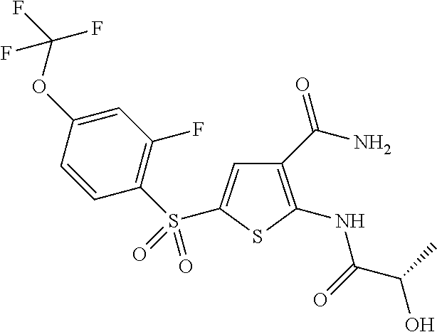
C1(C(N)=O)=C(NC(C(C)O)=O)SC(S(C2=C(F)C=C(OC(F)(F)F)C=C2)(=O)=O)=C1
